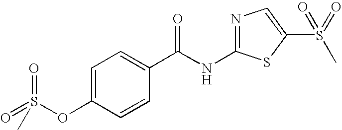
C1=C(OS(=O)(=O)C)C=CC(C(NC2=NC=C(S(=O)(C)=O)S2)=O)=C1
